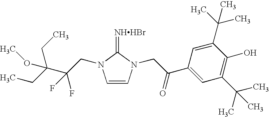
[NHHBr]=C1N(CC(C(CC)(CC)OC)(F)F)C=CN1CC(C1=CC(C(C)(C)C)=C(O)C(C(C)(C)C)=C1)=O
